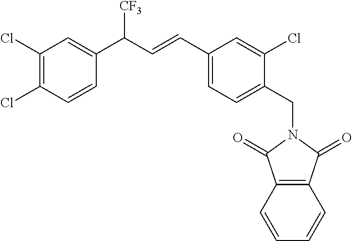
C1(Cl)=C(Cl)C=CC(C(C=CC2=CC=C(CN3C(=O)C4=C(C=CC=C4)C3=O)C(Cl)=C2)[CF3])=C1
